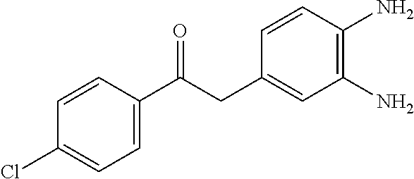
C1=C(C(CC2=CC(N)=C(N)C=C2)=O)C=CC(Cl)=C1
